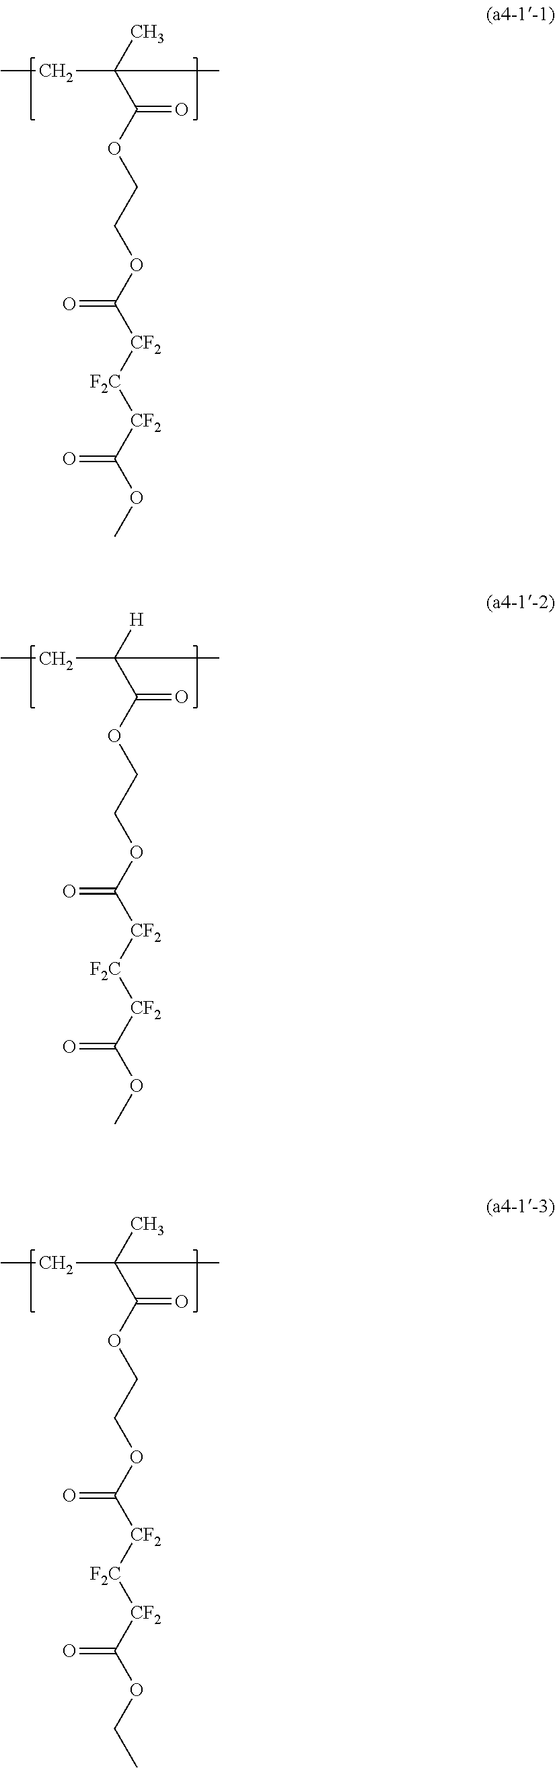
CCC(C(OCCOC([CF2][F2C][CF2]C(OC)=O)=O)=O)(C)C.CCC(C(OCCOC([CF2][F2C][CF2]C(OC)=O)=O)=O)([H])C.CCC(C(OCCOC([CF2][F2C][CF2]C(OCC)=O)=O)=O)(C)C
